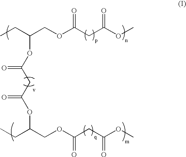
CCC(COC(CC(OC)=O)=O)OC(CC(OC(COC(CC(OC)=O)=O)CC)=O)=O
